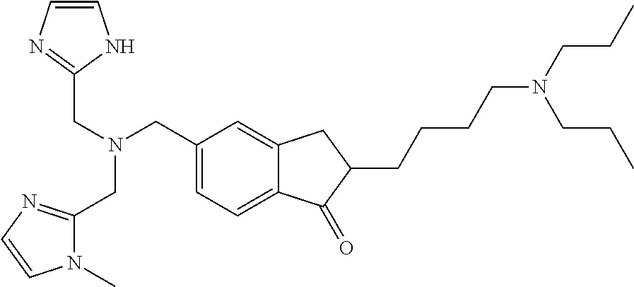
C(N(CC1=CC=C2C(=C1)CC(CCCCN(CCC)CCC)C2=O)CC1=NC=CN1)C1=NC=CN1C
